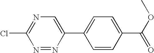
ClC1=NC=C(C2=CC=C(C(OC)=O)C=C2)N=N1
